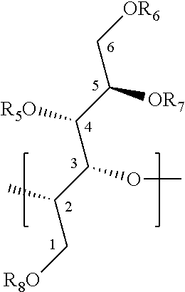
C([OR6])C(C([R5O])C(C(C)C[R8O])OC)[OR7]
